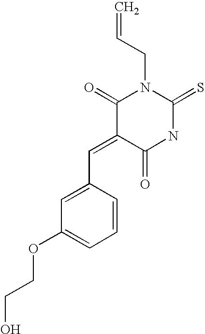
O=C1C(=CC2=CC(OCCO)=CC=C2)C(=O)N(CC=C)C(=S)N1
